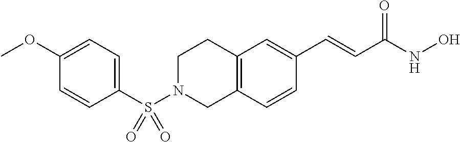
C12=C(C=CC(C=CC(NO)=O)=C1)CN(S(C1=CC=C(OC)C=C1)(=O)=O)CC2
